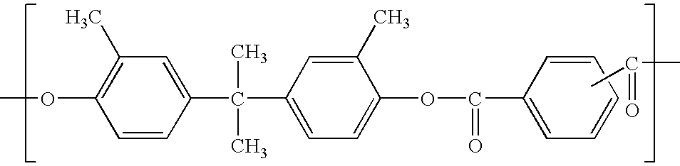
C1=CC(C(C)(C)C2=CC=C(OC(=O)C3=CC=CC=C3)C(C)=C2)=CC(C)=C1OC.CC(C)=O
